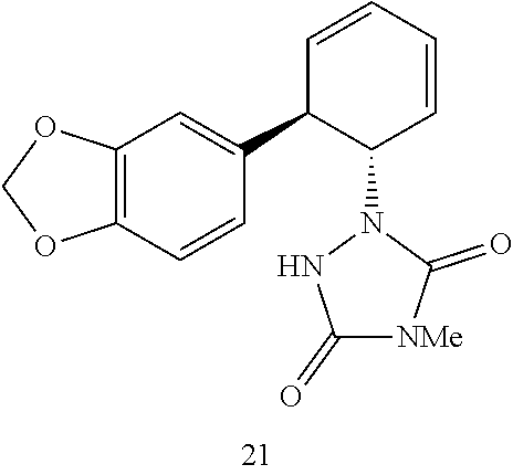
C12=C(C=CC(C3C(N4NC(=O)[NMe]C4=O)C=CC=C3)=C1)OCO2
